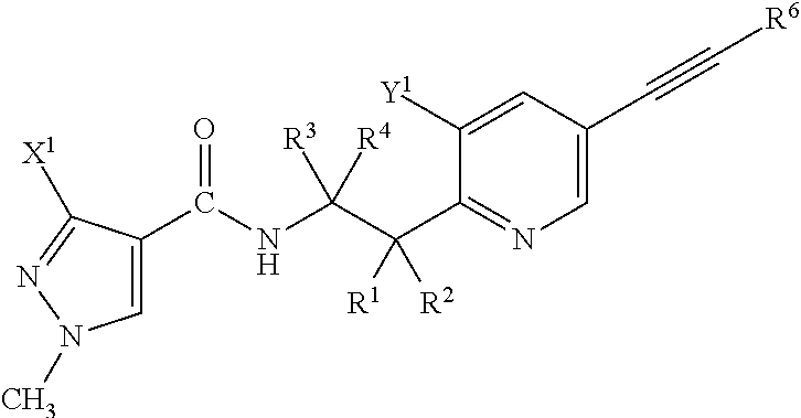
C1=C(C(NC(C(C2=NC=C(C#C[R6])C=C2[Y1])([R1])[R2])([R3])[R4])=O)C([X1])=NN1C
